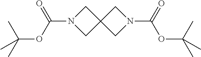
C1N(C(OC(C)(C)C)=O)CC12CN(C(=O)OC(C)(C)C)C2
